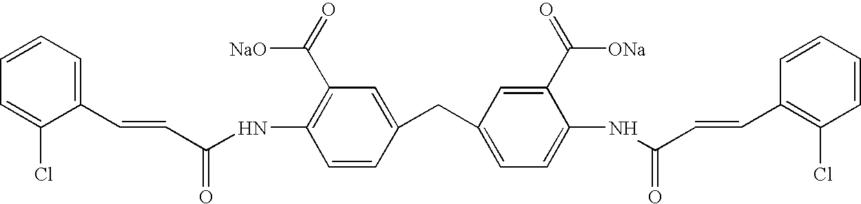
C(NC1=C(C(=O)[NaO])C=C(CC2=CC=C(NC(=O)C=CC3=C(Cl)C=CC=C3)C(C(=O)[ONa])=C2)C=C1)(=O)C=CC1=CC=CC=C1Cl
